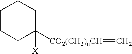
C1CCC([CO2(CH2)nCH]=C)([X])CC1
